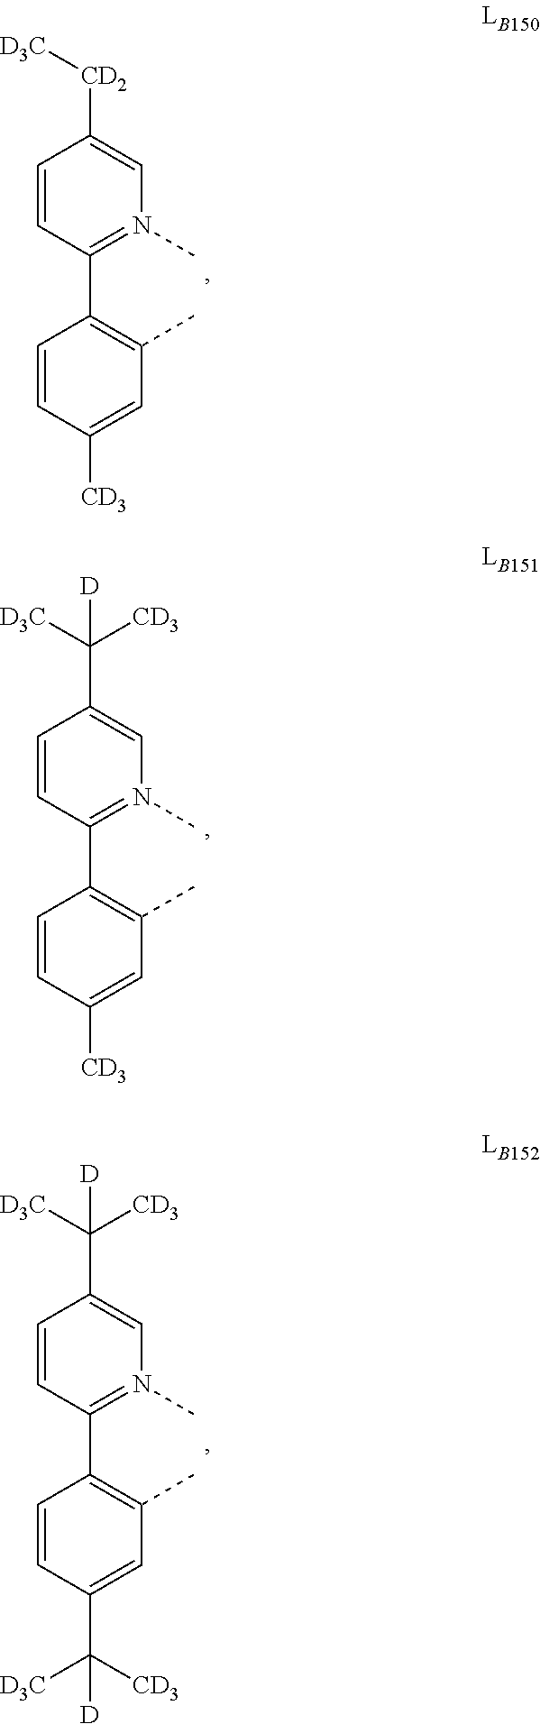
C1=CC([CD3])=CC(C)=C1C1=N(C)C=C([CD2][D3C])C=C1.C1=CC([CD3])=CC(C)=C1C1=N(C)C=C(C([D3C])([CD3])[D])C=C1.C1=CC(C([D3C])([CD3])[D])=CC(C)=C1C1=N(C)C=C(C([D3C])([CD3])[D])C=C1
